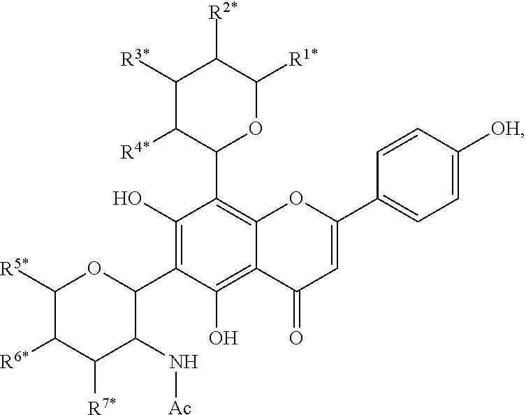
C1([R3*])C([R4*])C(C2=C3OC(C4=CC=C([OH])C=C4)=CC(=O)C3=C(O)C(C3C(N[Ac])C([R7*])C([R6*])C([R5*])O3)=C2O)OC([R1*])C1[R2*]
